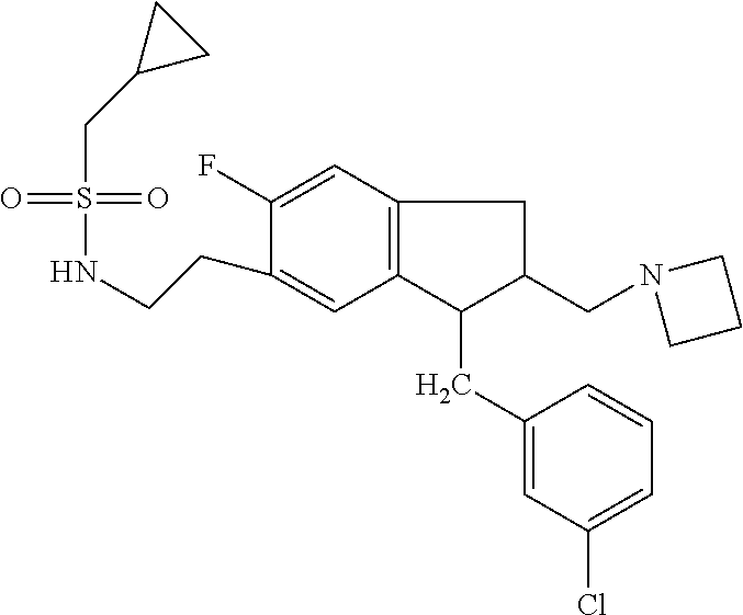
S(=O)(=O)(CC1CC1)NCCC1=CC2=C(C=C1F)CC(CN1CCC1)C2CC1=CC(Cl)=CC=C1
